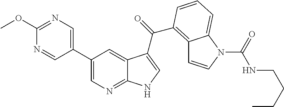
C1(C2=CN=C3C(=C2)C(C(=O)C2=C4C=CN(C(=O)NCCCC)C4=CC=C2)=CN3)=CN=C(OC)N=C1
